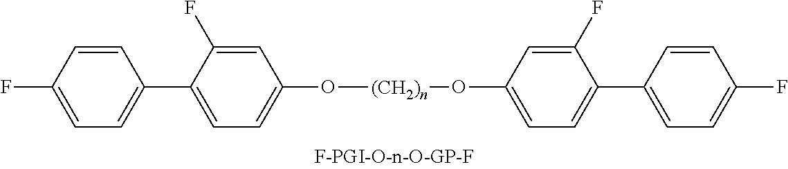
C1=CC(F)=CC=C1C1=CC=C(O[(CH2)n]OC2=CC=C(C3=CC=C(F)C=C3)C(F)=C2)C=C1F
